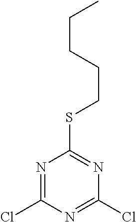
S(C1=NC(Cl)=NC(Cl)=N1)CCCCC
